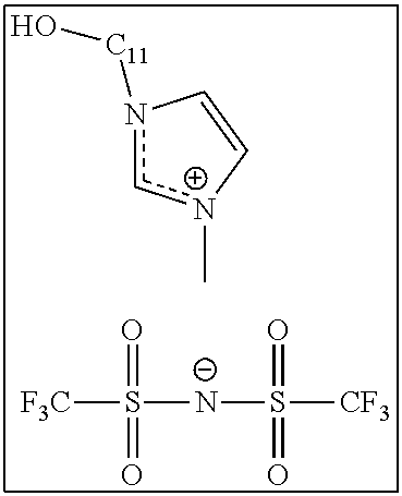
[F3C]S([N-]S([CF3])(=O)=O)(=O)=O.n1([C11]O)c[n+](C)C=C1
